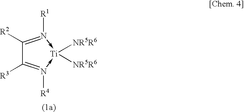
C1([R2])=N([R1])->[Ti]([NR5R6])([NR5R6])-N([R4])=C1[R3]
